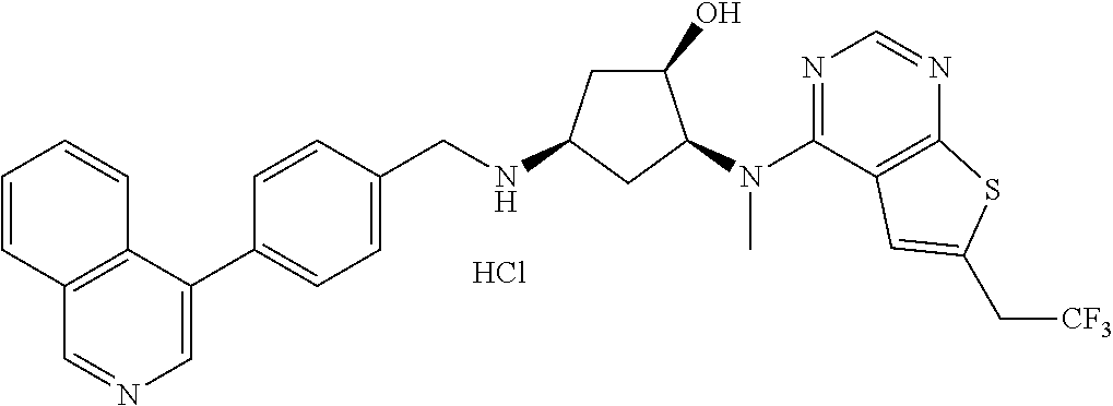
C1(C2=CC=C(CNC3CC(O)C(N(C4=NC=NC5=C4C=C(C[CF3])S5)C)C3)C=C2)=CN=CC2=C1C=CC=C2.Cl
